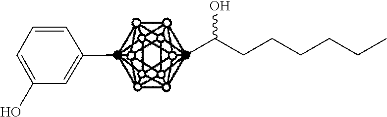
C1(C)=CC(O)=CC=C1.CC(O)CCCCCC
